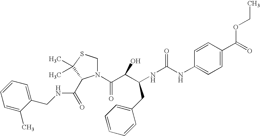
C1=CC(C(OCC)=O)=CC=C1NC(NC(C(C(N1CSC(C)(C)C1C(=O)NCC1=CC=CC=C1C)=O)O)CC1=CC=CC=C1)=O
